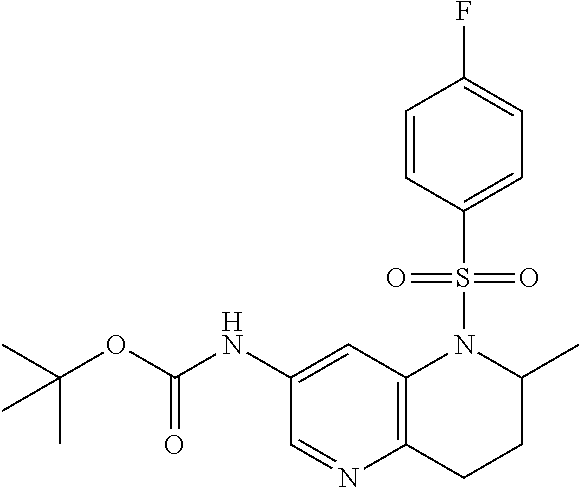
C1(NC(OC(C)(C)C)=O)=CC2=C(CCC(C)N2S(C2=CC=C(F)C=C2)(=O)=O)N=C1
